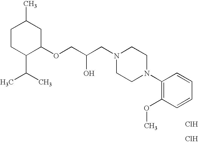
C1CC(C(C)C)C(OCC(CN2CCN(C3=C(OC)C=CC=C3)CC2)O)CC1C.Cl.Cl
